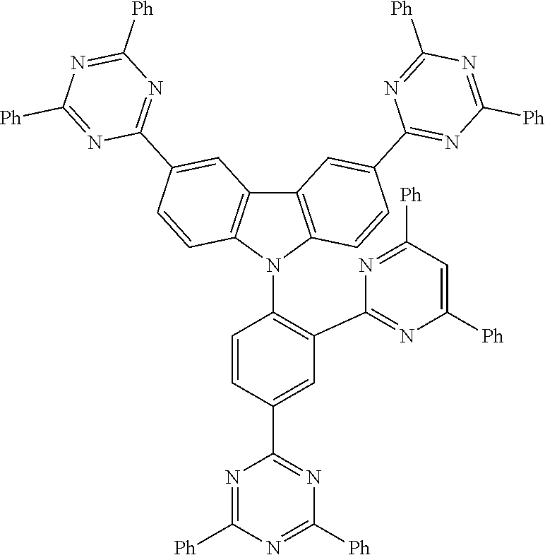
C1=C(C2=NC([Ph])=NC([Ph])=N2)C=CC(N2C3=C(C4=C2C=CC(C2=NC([Ph])=NC([Ph])=N2)=C4)C=C(C2=NC([Ph])=NC([Ph])=N2)C=C3)=C1C1=NC([Ph])=CC([Ph])=N1
